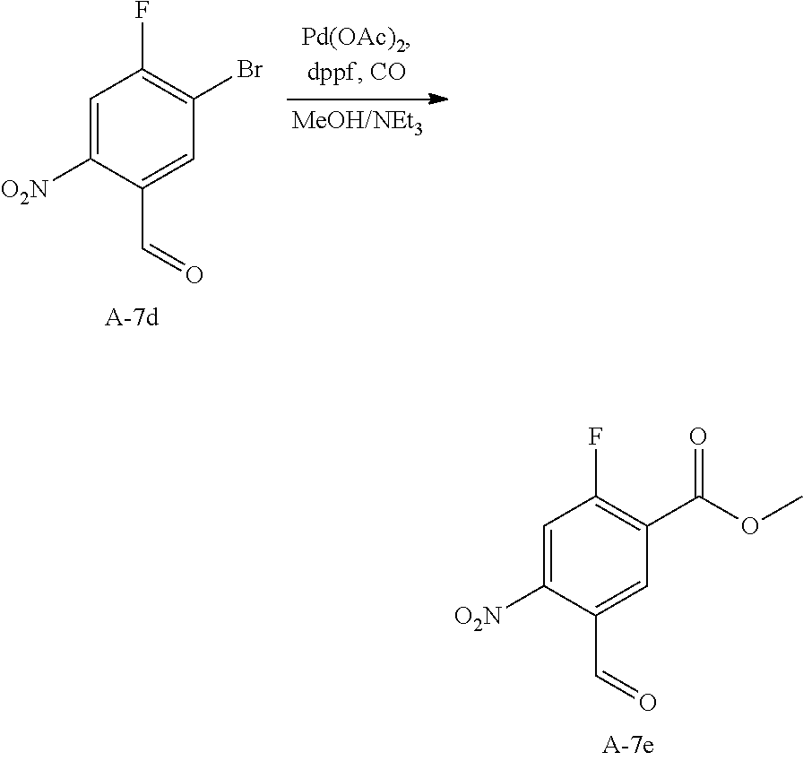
C1=C([O2N])C(C=O)=CC(Br)=C1F.C1=C([O2N])C(C=O)=CC(C(OC)=O)=C1F
